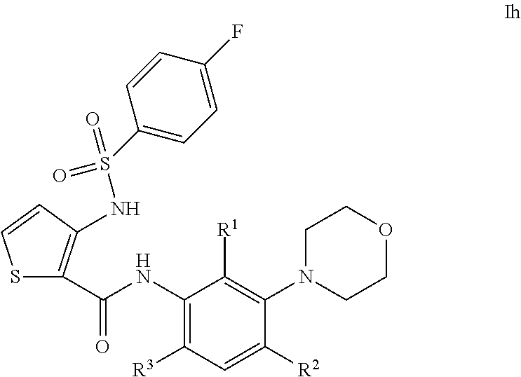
S1C(C(NC2=C([R3])C=C([R2])C(N3CCOCC3)=C2[R1])=O)=C(NS(=O)(=O)C2=CC=C(F)C=C2)C=C1
